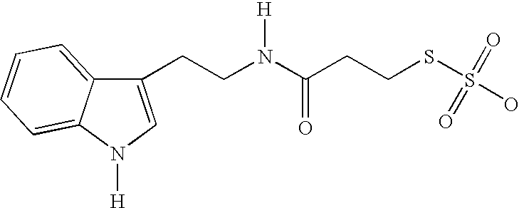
C1(CCN(C(CCSS(O)(=O)=O)=O)[H])=CN([H])C2=CC=CC=C12
